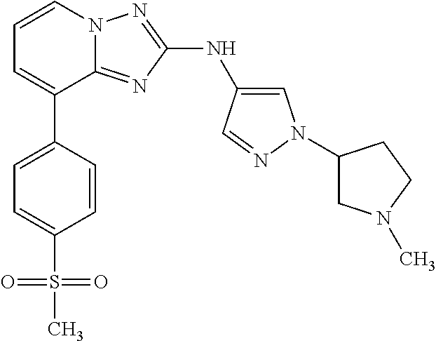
C1=C(C2=CC=CN3C2=NC(NC2=CN(C4CN(C)CC4)N=C2)=N3)C=CC(S(C)(=O)=O)=C1
